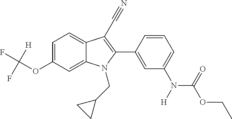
C1=C2C(=CC=C1OC(F)([H])F)C(C#N)=C(C1=CC(N(C(=O)OCC)[H])=CC=C1)N2CC1CC1
